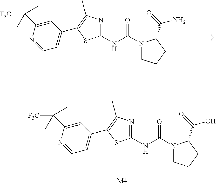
N1=C(NC(N2CCCC2C(N)=O)=O)SC(C2=CC=NC(C(C)(C)[F3C])=C2)=C1C.N1=C(NC(N2CCCC2C(O)=O)=O)SC(C2=CC=NC(C(C)(C)[F3C])=C2)=C1C.[M4]
